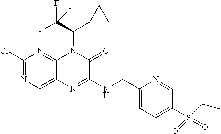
C1(Cl)=NC=C2C(=N1)N(C(C(F)(F)F)C1CC1)C(=O)C(NCC1=CC=C(S(CC)(=O)=O)C=N1)=N2
